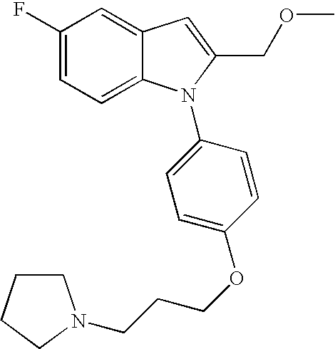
C1(F)=CC=C2C(=C1)C=C(COC)N2C1=CC=C(OCCCN2CCCC2)C=C1
